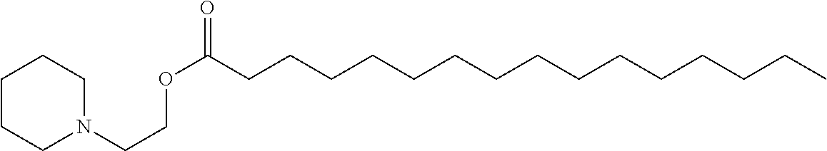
C(CCCCCC(OCCN1CCCCC1)=O)CCCCCCCCC
